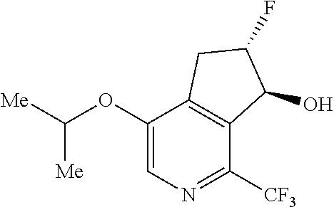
C1(OC([Me])[Me])=CN=C([CF3])C2=C1CC(F)C2O
